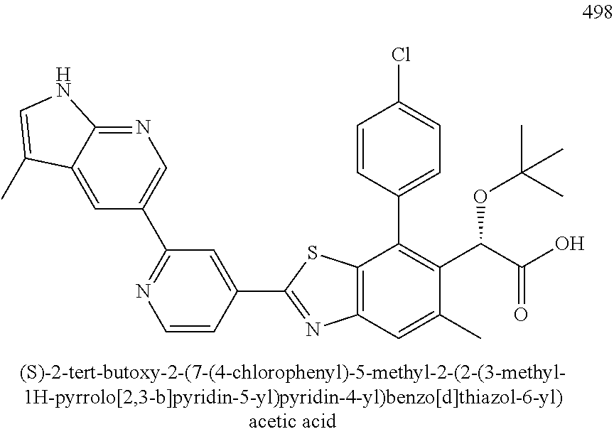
C12=C(C=C(C)C(C(C(O)=O)OC(C)(C)C)=C1C1=CC=C(Cl)C=C1)N=C(C1=CC(C3=CN=C4C(=C3)C(C)=CN4)=NC=C1)S2
